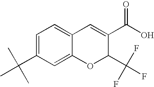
C1=C(C(C)(C)C)C=C2C(=C1)C=C(C(O)=O)C(C(F)(F)F)O2
